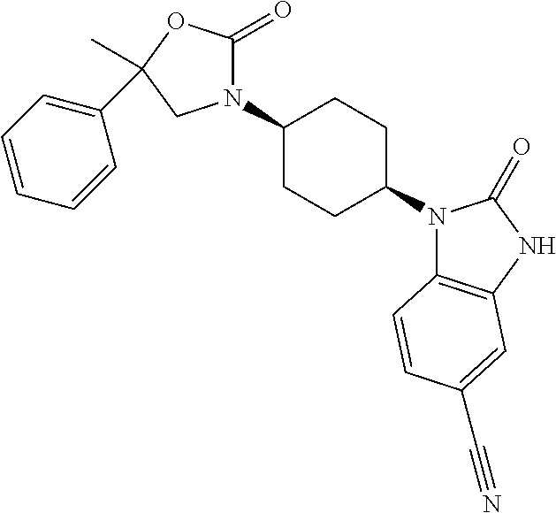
N1(C2CCC(N3C4=C(NC3=O)C=C(C#N)C=C4)CC2)C(=O)OC(C)(C2=CC=CC=C2)C1
